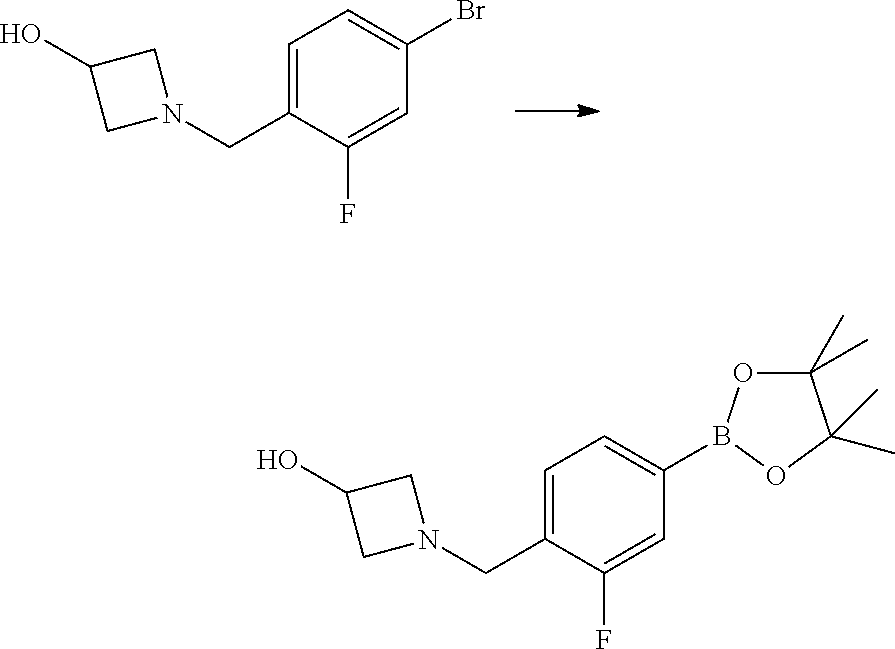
C1=C(CN2CC(O)C2)C(F)=CC(Br)=C1.C1=C(CN2CC(O)C2)C(F)=CC(B2OC(C)(C)C(C)(C)O2)=C1
